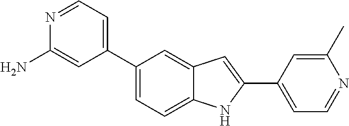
N1=CC=C(C2=CC=C3C(=C2)C=C(C2=CC=NC(C)=C2)N3)C=C1N
